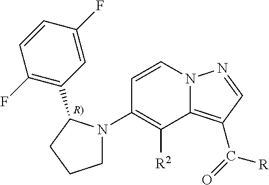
C1(N2CCCC2C2=C(F)C=CC(F)=C2)=C([R2])C2=C(C(=O)[R])C=NN2C=C1.[R)]
